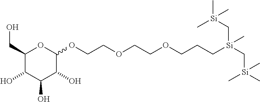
C1(CO)C(O)C(O)C(O)C(OCCOCCOCCC[Si](C[Si](C)(C)C)(C[Si](C)(C)C)C)O1
